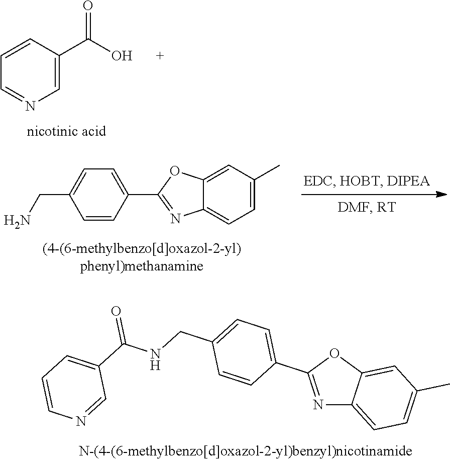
C1=C(C(O)=O)C=CC=N1.C1=CC(C2=NC3=CC=C(C)C=C3O2)=CC=C1CN.N1=C(C2=CC=C(CNC(C3=CC=CN=C3)=O)C=C2)OC2=CC(C)=CC=C12
